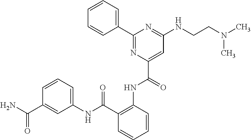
C1=CC=C(C2=NC(C(NC3=C(C(NC4=CC=CC(C(N)=O)=C4)=O)C=CC=C3)=O)=CC(NCCN(C)C)=N2)C=C1
